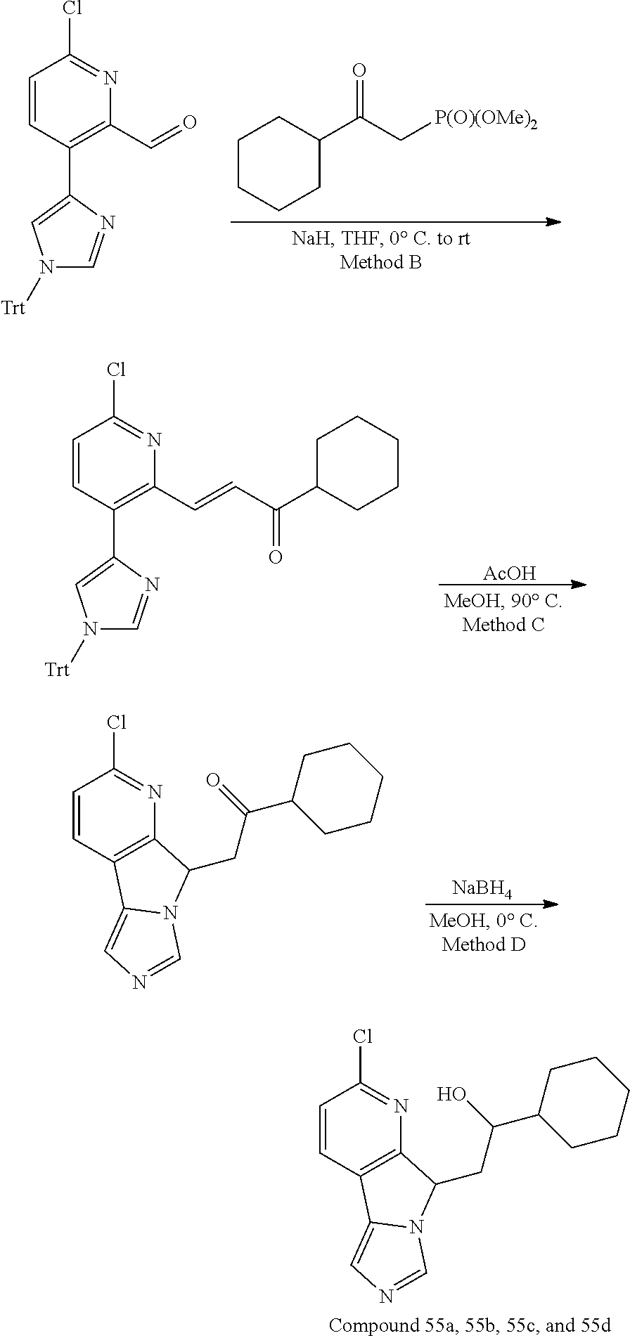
[AcOH].C1=CC(C2=CN([Trt])C=N2)=C(C=CC(C2CCCCC2)=O)N=C1Cl.C1CCCC(C(C[P(O)(OMe)2])=O)C1.C1=CC(C2=CN([Trt])C=N2)=C(C=O)N=C1Cl.C1=CC2=C(N=C1Cl)C(CC(C1CCCCC1)O)N1C2=CN=C1.[NaBH4].C1=CC2=C(N=C1Cl)C(CC(C1CCCCC1)=O)N1C2=CN=C1
